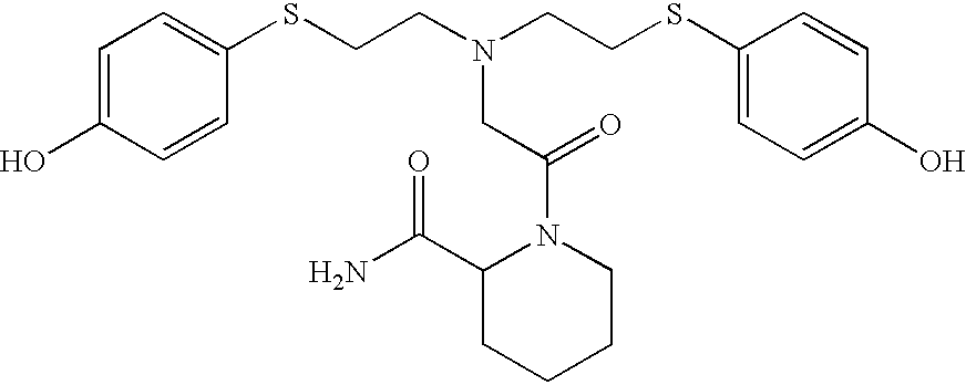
C1=C(O)C=CC(SCCN(CCSC2=CC=C(O)C=C2)CC(N2C(C(N)=O)CCCC2)=O)=C1
